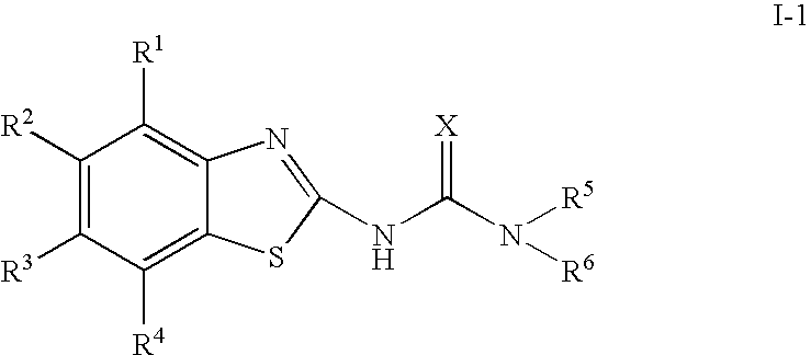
C1([R2])=C([R3])C([R4])=C2C(=C1[R1])N=C(NC(N([R5])[R6])=[X])S2
